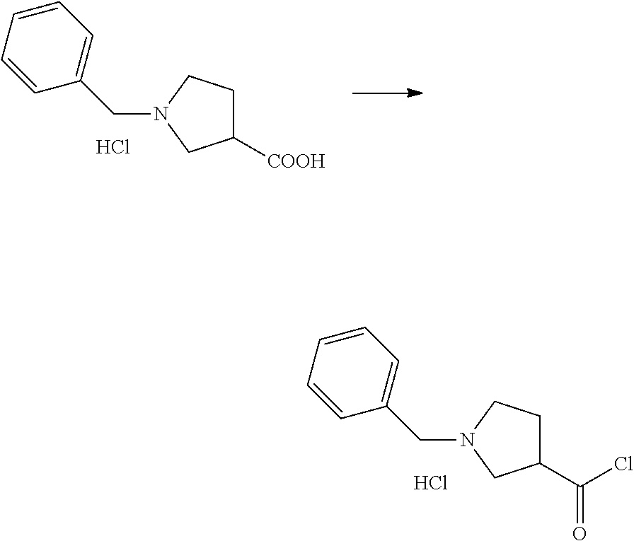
C1=CC=CC(CN2CCC([COOH])C2)=C1.Cl.C1=CC=CC(CN2CCC(C(Cl)=O)C2)=C1.Cl
